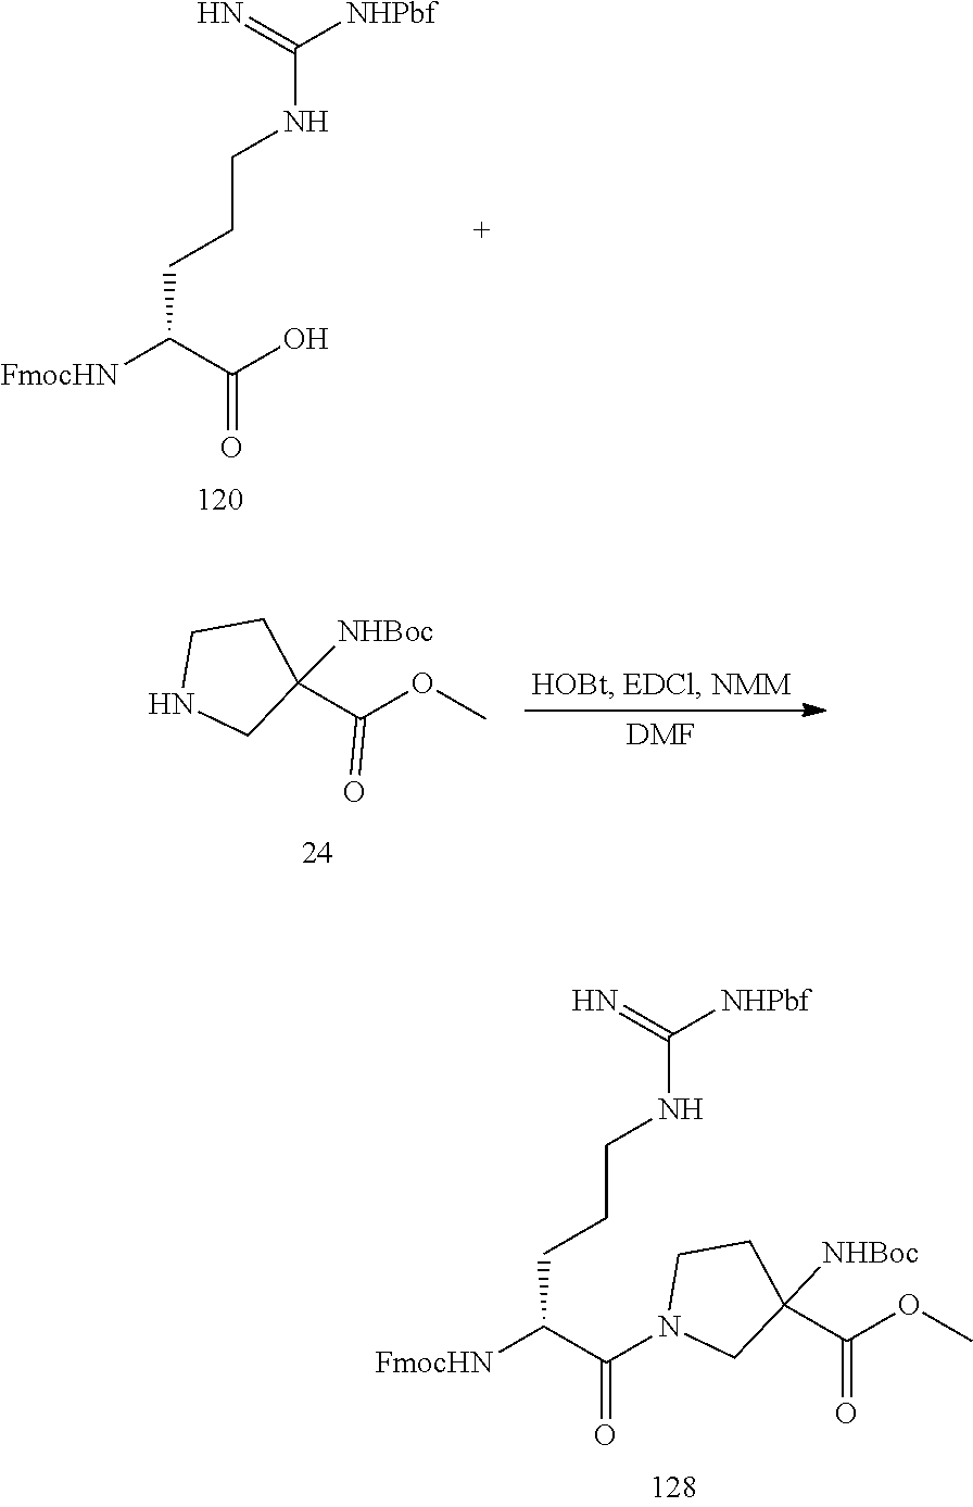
C1CC([NHBoc])(C(=O)OC)CN1C(C([FmocHN])CCCNC([NHPbf])=N)=O.[FmocHN]C(C(O)=O)CCCNC([NHPbf])=N.[DMF].C1NCC([NHBoc])(C(=O)OC)C1
